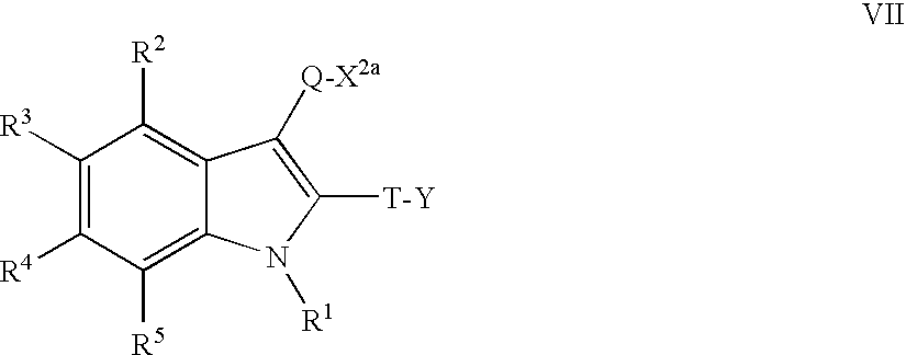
C1([R3])=C([R4])C([R5])=C2C(=C1[R2])C([Q-X2a])=C([T-Y])N2[R1]
